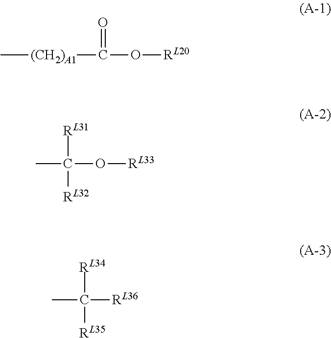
C[(CH2)A1]C(=O)O[RL20].C([RL31])(O[RL33])(C)[RL32].C([RL34])([RL36])(C)[RL35]
